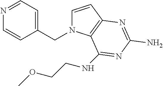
C1=CC2=C(N1CC1=CC=NC=C1)C(NCCOC)=NC(N)=N2
